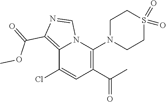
C1(C(C)=O)=C(N2CCS(=O)(=O)CC2)N2C(=C(C(=O)OC)N=C2)C(Cl)=C1
